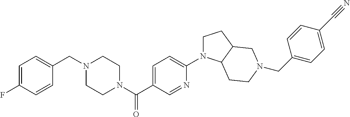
C1(F)=CC=C(CN2CCN(C(C3=CC=C(N4CCC5C4CCN(CC4=CC=C(C#N)C=C4)C5)N=C3)=O)CC2)C=C1
